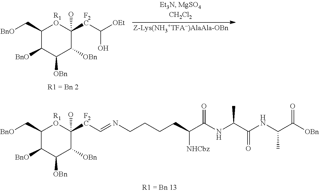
C1(C[BnO])C([BnO])C([OBn])C([OBn])C(O)([F2C]C([OEt])O)[R1O]1.[Z-Lys(NH3+TFA-)AlaAla-OBn].C1(C[BnO])C([BnO])C([OBn])C([OBn])C(O)([F2C]C=NCCCCC(C(NC(C(NC(C([OBn])=O)C)=O)C)=O)[NHCbz])[R1O]1
